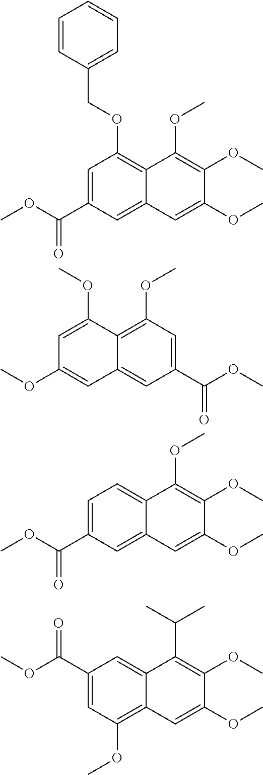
C1=C(C(OC)=O)C=C2C(=C1OCC1=CC=CC=C1)C(OC)=C(OC)C(OC)=C2.C1=C(C(OC)=O)C=C2C(=C1OC)C=C(OC)C(OC)=C2C(C)C.C1=C(C(OC)=O)C=C2C(=C1OC)C(OC)=CC(OC)=C2.C1=C(C(OC)=O)C=C2C(=C1)C(OC)=C(OC)C(OC)=C2
